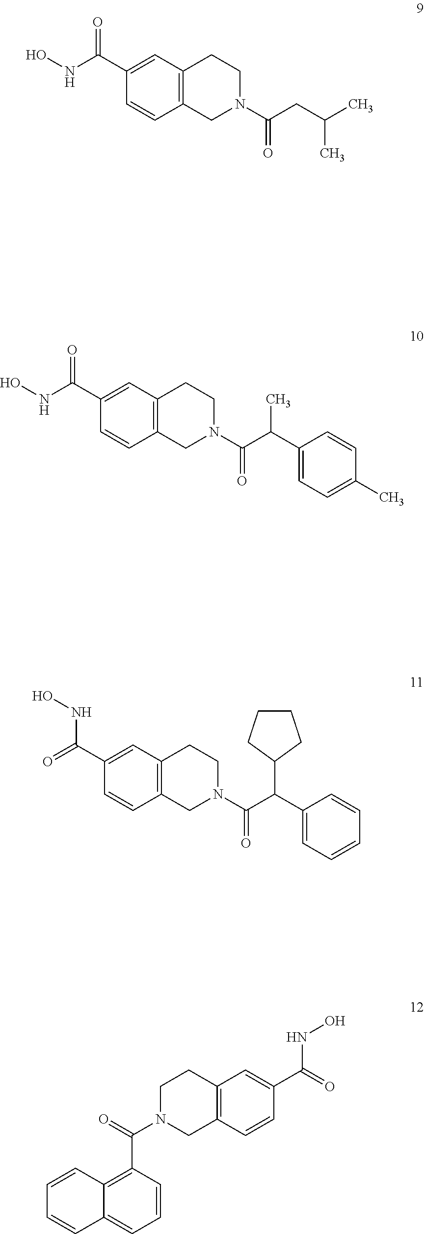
C1(C(NO)=O)=CC2=C(C=C1)CN(C(CC(C)C)=O)CC2.C1(C(NO)=O)=CC2=C(C=C1)CN(C(C(C1=CC=C(C)C=C1)C)=O)CC2.C1(C(=O)NO)=CC2=C(C=C1)CN(C(C(C1=CC=CC=C1)C1CCCC1)=O)CC2.C1=CC2=C(C(N3CC4=C(CC3)C=C(C(NO)=O)C=C4)=O)C=CC=C2C=C1
